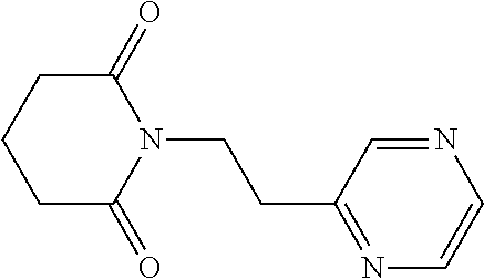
C1C(=O)N(CCC2=NC=CN=C2)C(=O)CC1
